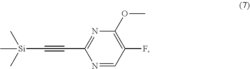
C(C1=NC(OC)=C(F)C=N1)#C[Si](C)(C)C
